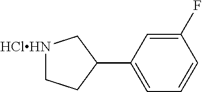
C1(F)=CC(C2C[HClHN]CC2)=CC=C1
